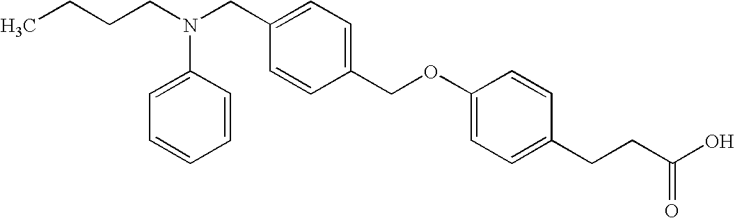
C(CN(CC1=CC=C(COC2=CC=C(CCC(O)=O)C=C2)C=C1)C1=CC=CC=C1)CC
